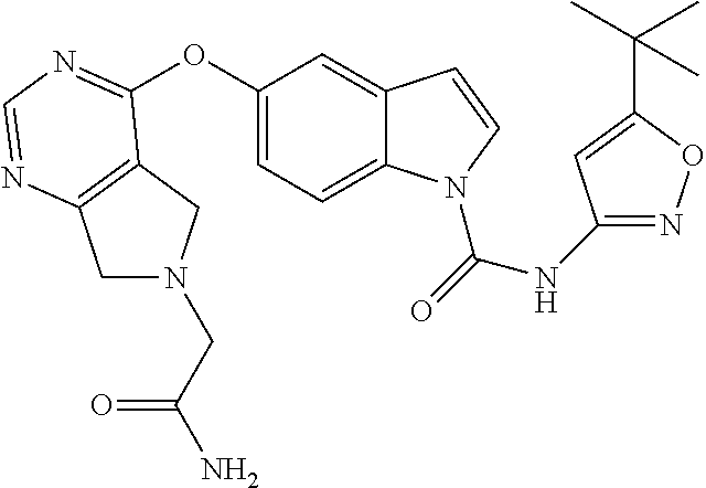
O(C1=CC=C2C(=C1)C=CN2C(=O)NC1=NOC(C(C)(C)C)=C1)C1=NC=NC2=C1CN(CC(N)=O)C2
